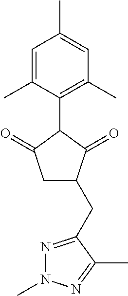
C1=C(C)C(C2C(=O)CC(CC3=NN(C)N=C3C)C2=O)=C(C)C=C1C
